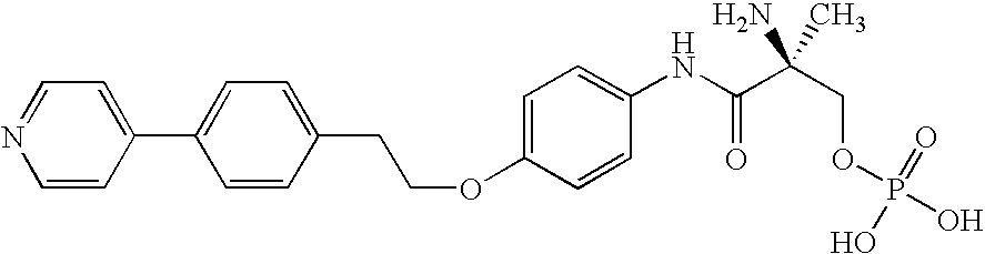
C1(C2=CC=NC=C2)=CC=C(CCOC2=CC=C(NC(C(COP(O)(=O)O)(N)C)=O)C=C2)C=C1
